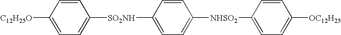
C1=CC([C12H25O])=CC=C1[SO2NH]C1=CC=C([NHSO2]C2=CC=C([OC12H25])C=C2)C=C1
